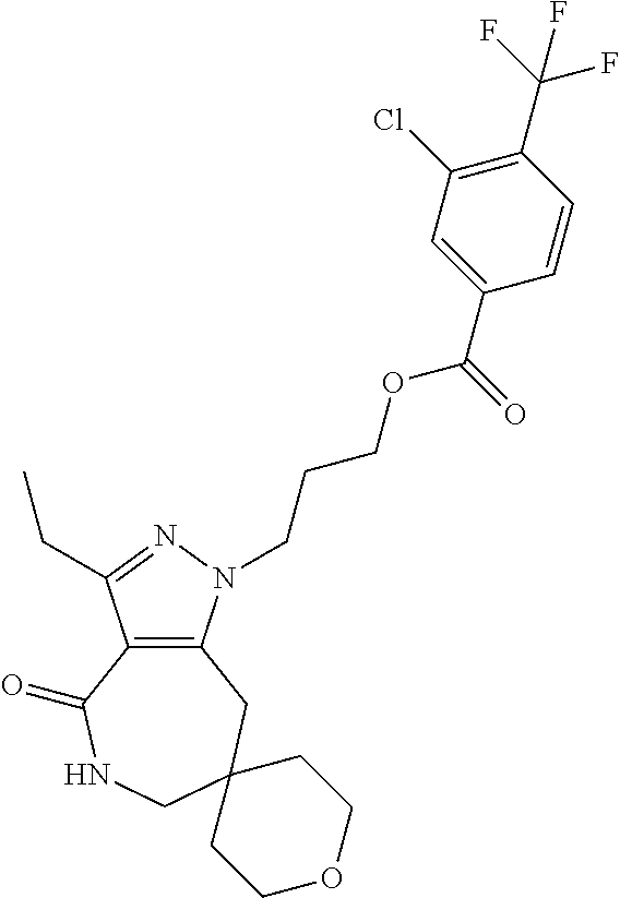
C12=C(N(CCCOC(C3=CC(Cl)=C(C(F)(F)F)C=C3)=O)N=C1CC)CC1(CNC2=O)CCOCC1
